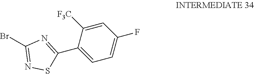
BrC1=NSC(C2=CC=C(F)C=C2[F3C])=N1
